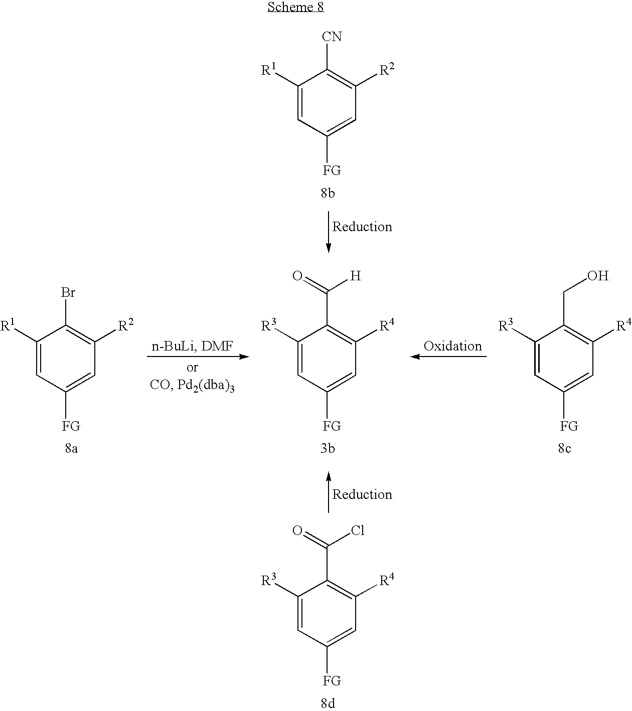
C1([R1])=CC([FG])=CC([R2])=C1[CN].C1([R1])=CC([FG])=CC([R2])=C1Br.C1([R3])=CC([FG])=CC([R4])=C1C(=O)[H].C1([R3])=CC([FG])=CC([R4])=C1CO.C1([R3])=CC([FG])=CC([R4])=C1C(=O)Cl
